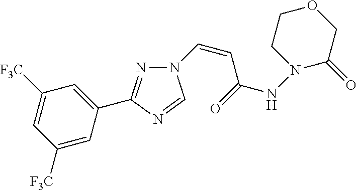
N1=C(C2=CC([F3C])=CC([F3C])=C2)N=CN1C=CC(NN1CCOCC1=O)=O
